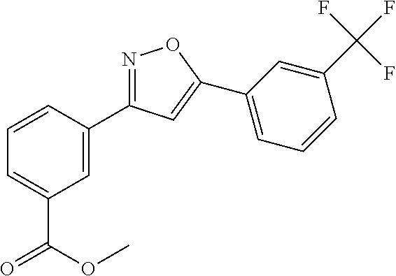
N1=C(C2=CC(C(OC)=O)=CC=C2)C=C(C2=CC=CC(C(F)(F)F)=C2)O1
